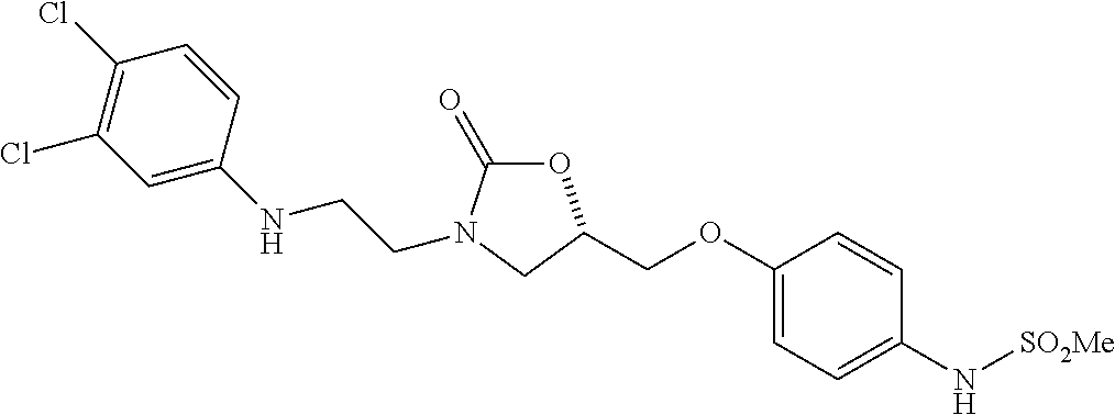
C1=C(NCCN2C(=O)OC(COC3=CC=C(N[SO2Me])C=C3)C2)C=CC(Cl)=C1Cl
